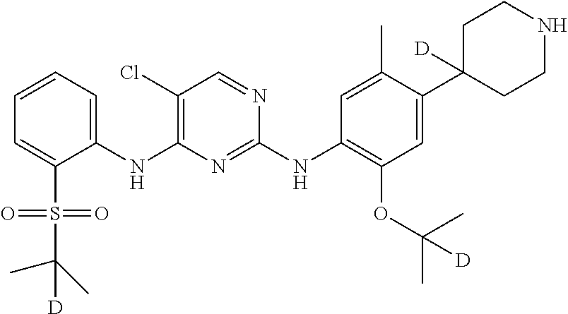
C1(NC2=C(Cl)C=NC(NC3=C(OC(C)(C)[D])C=C(C4([D])CCNCC4)C(C)=C3)=N2)=CC=CC=C1S(=O)(=O)C(C)(C)[D]
